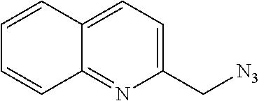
C12=CC=C(C[N3])N=C1C=CC=C2
